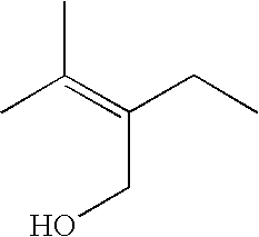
CC(C)=C(CO)CC
